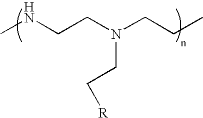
CNCCN(CCC)CC[R]
